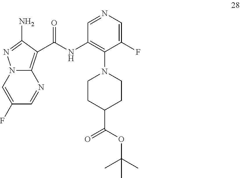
C1CC(C(=O)OC(C)(C)C)CCN1C1=C(NC(=O)C2=C3N(N=C2N)C=C(F)C=N3)C=NC=C1F
